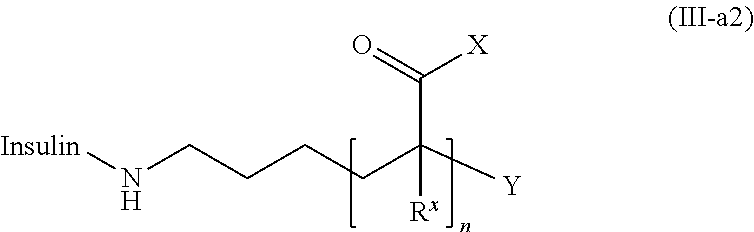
N(CCCCC([Y])(C(=O)[X])[Rx])[Insulin]
